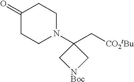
C([CO2tBu])C1(N2CCC(=O)CC2)C[NBoc]C1
